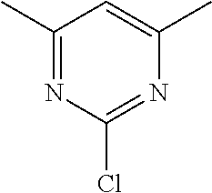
C1(C)=NC(Cl)=NC(C)=C1
